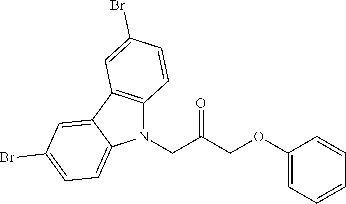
O(CC(CN1C2=C(C3=CC(Br)=CC=C13)C=C(Br)C=C2)=O)C1=CC=CC=C1
